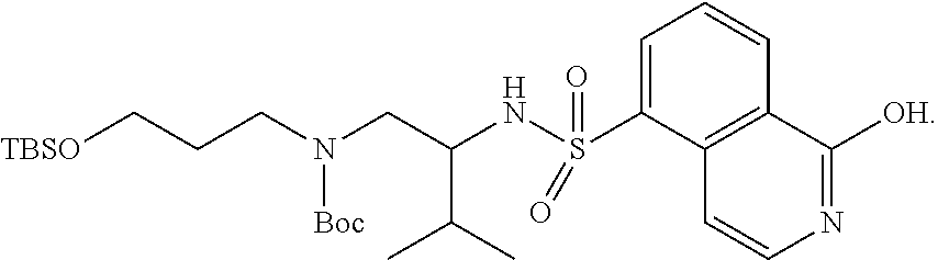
C1=C(S(NC(CN(CCC[TBSO])[Boc])C(C)C)(=O)=O)C2=C(C=C1)C([OH])=NC=C2
